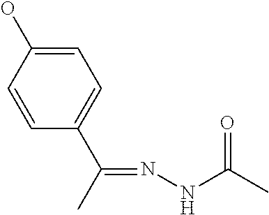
C1=CC(O)=CC=C1C(=NNC(C)=O)C
